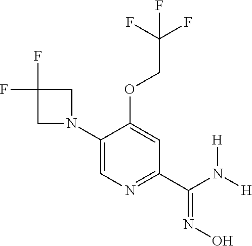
C1(N2CC(F)(F)C2)=CN=C(C(N([H])[H])=NO)C=C1OCC(F)(F)F
